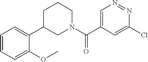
C1=C(Cl)N=NC=C1C(N1CCCC(C2=CC=CC=C2OC)C1)=O
